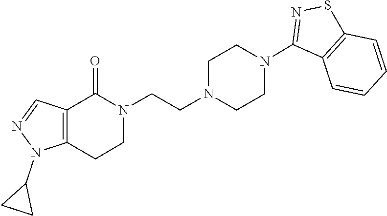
N1(CCN2CCN(C3=NSC4=C3C=CC=C4)CC2)C(=O)C2=C(CC1)N(C1CC1)N=C2
